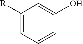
C1([R])=CC=CC(O)=C1
